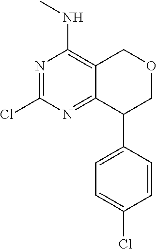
C1(Cl)=NC(NC)=C2C(=N1)C(C1=CC=C(Cl)C=C1)COC2
